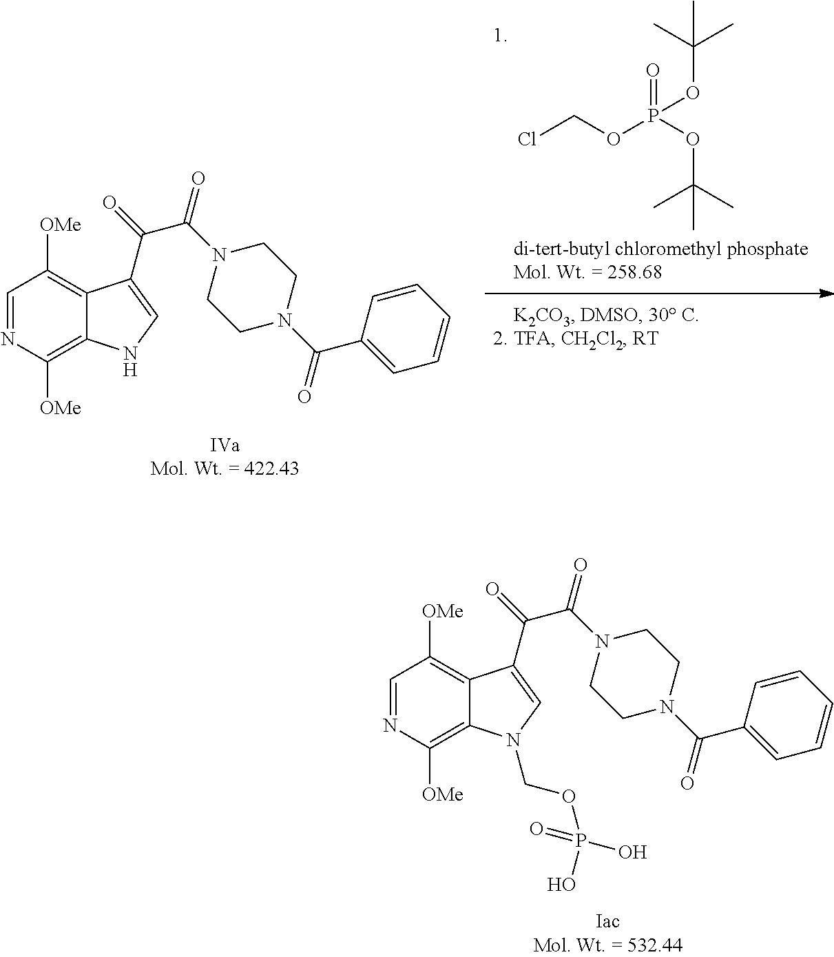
C1=NC([OMe])=C2C(=C1[OMe])C(C(C(N1CCN(C(=O)C3=CC=CC=C3)CC1)=O)=O)=CN2COP(=O)(O)O.ClCOP(OC(C)(C)C)(=O)OC(C)(C)C.C1=NC([OMe])=C2C(=C1[OMe])C(C(C(N1CCN(C(=O)C3=CC=CC=C3)CC1)=O)=O)=CN2
